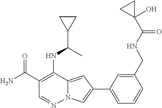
C1(C(N)=O)=C(NC(C2CC2)C)C2=CC(C3=CC=CC(CNC(=O)C4(O)CC4)=C3)=CN2N=C1
